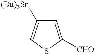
C1=C([CHO])SC=C1[(Bu)3Sn]
